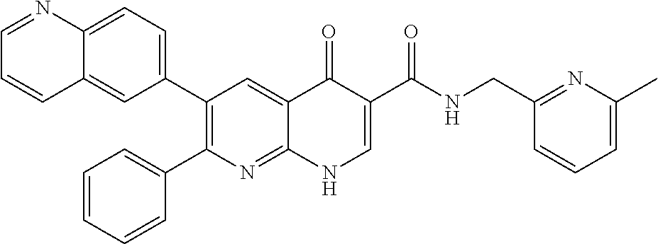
C12=CC=C(C3=C(C4=CC=CC=C4)N=C4C(=C3)C(=O)C(C(NCC3=NC(C)=CC=C3)=O)=CN4)C=C1C=CC=N2
